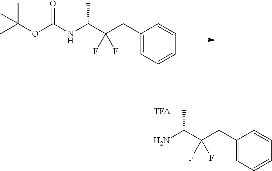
CC(OC(NC(C(CC1=CC=CC=C1)(F)F)C)=O)(C)C.NC(C(CC1=CC=CC=C1)(F)F)C
